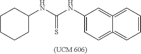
C1(NC(NC2CCCCC2)=S)=CC=C2=CC=CC=C2=C1
